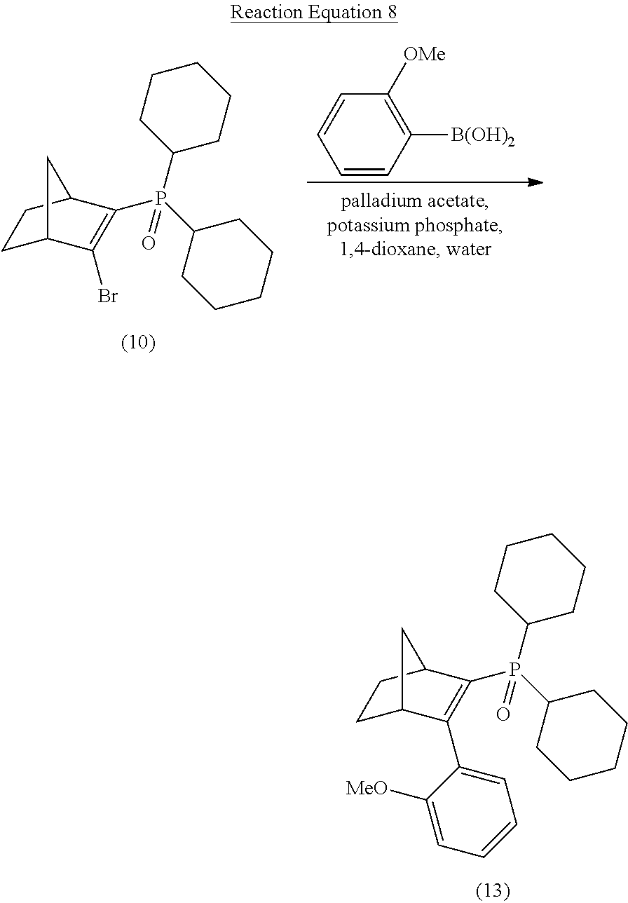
C1C2C(C3=CC=CC=C3[MeO])=C(P(C3CCCCC3)(C3CCCCC3)=O)C(C1)C2.C1C2C(Br)=C(P(C3CCCCC3)(C3CCCCC3)=O)C(C1)C2.C1=CC([B(OH)2])=C([OMe])C=C1
